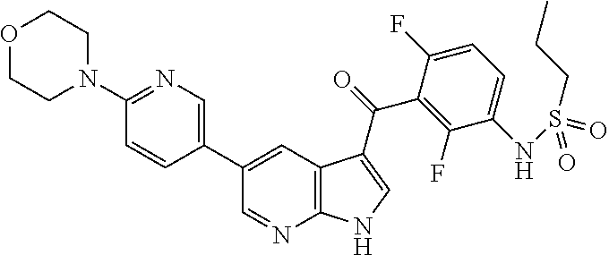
O1CCN(C2=NC=C(C3=CC4=C(N=C3)NC=C4C(=O)C3=C(F)C(NS(=O)(CCC)=O)=CC=C3F)C=C2)CC1
